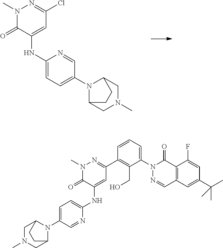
C1(NC2=CC(Cl)=NN(C)C2=O)=CC=C(N2C3CN(C)CC2CC3)C=N1.C1N(C)CC2N(C3=CC=C(NC4=CC(C5=C(CO)C(N6N=CC7=C(C6=O)C(F)=CC(C(C)(C)C)=C7)=CC=C5)=NN(C)C4=O)N=C3)C1CC2
